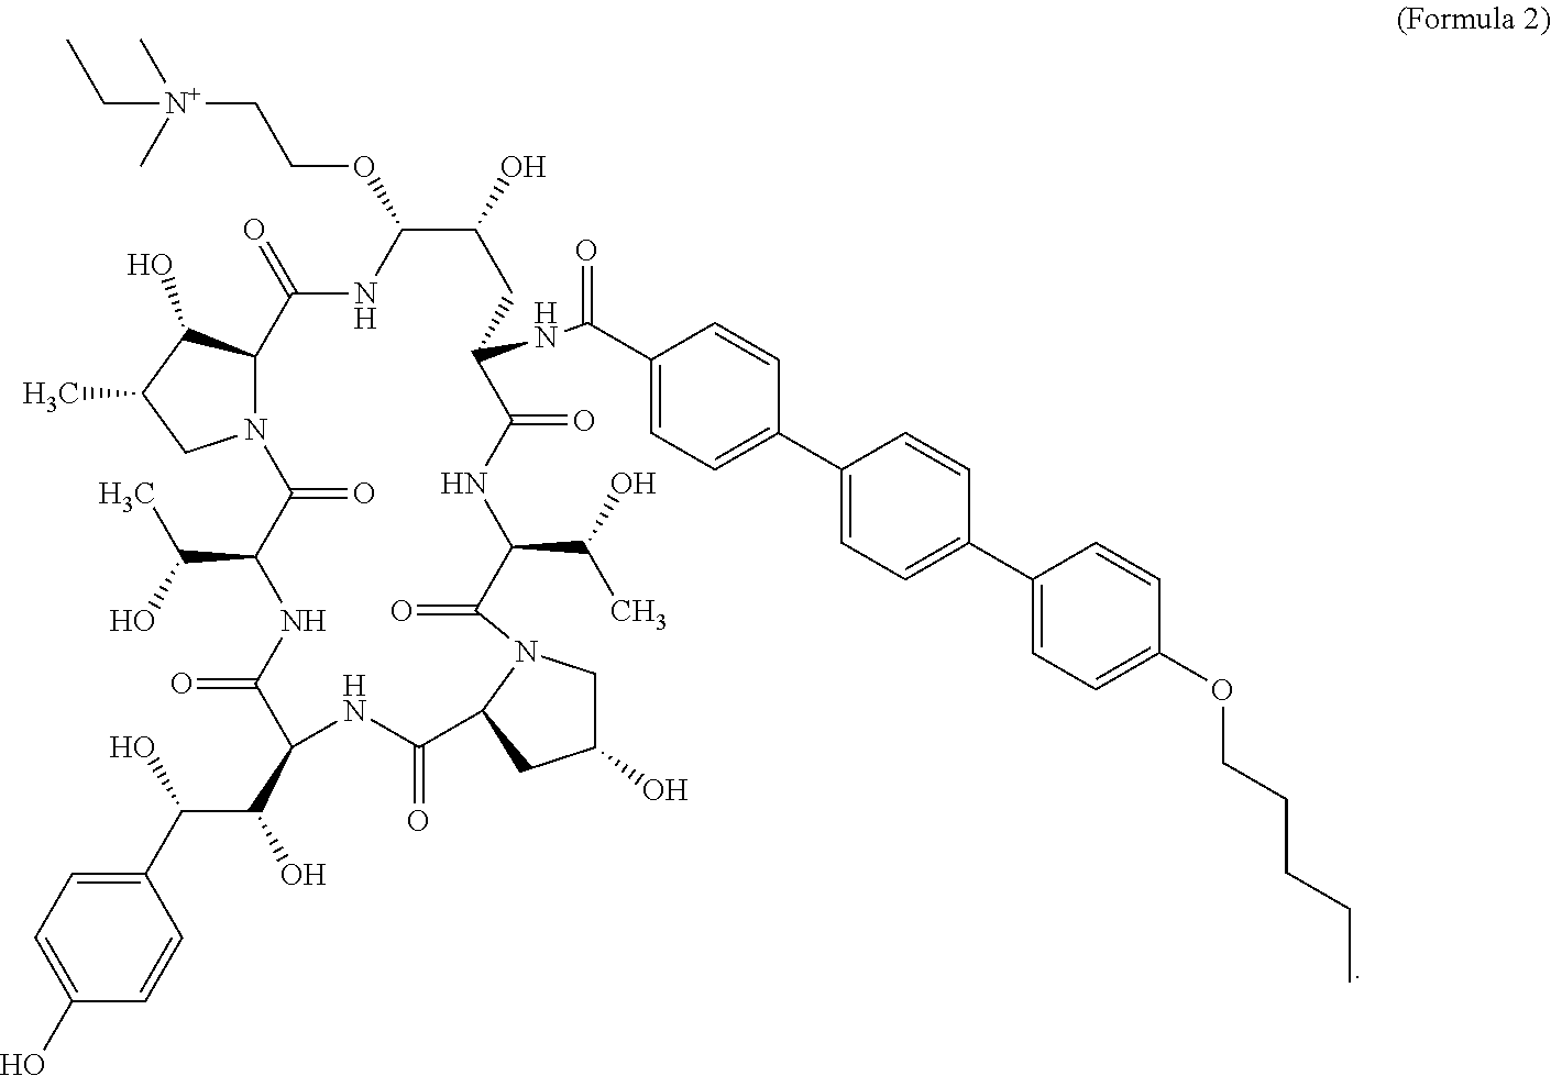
C1(C(=O)NC2CC(O)C(OCC[N+](CC)(C)C)NC(=O)C3N(CC(C)C3O)C(=O)C(C(O)C)NC(=O)C(C(C(C3=CC=C(O)C=C3)O)O)NC(=O)C3N(CC(O)C3)C(=O)C(C(O)C)NC2=O)=CC=C(C2=CC=C(C3=CC=C(OCCCCC)C=C3)C=C2)C=C1
